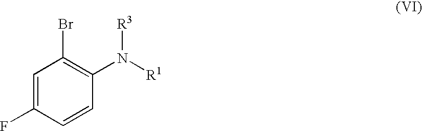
C1=C(F)C=CC(N([R1])[R3])=C1Br
